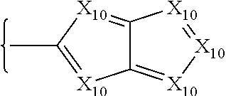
C12=[X10][X10]=[X10]C1=[X10]C(C)=[X10]2
